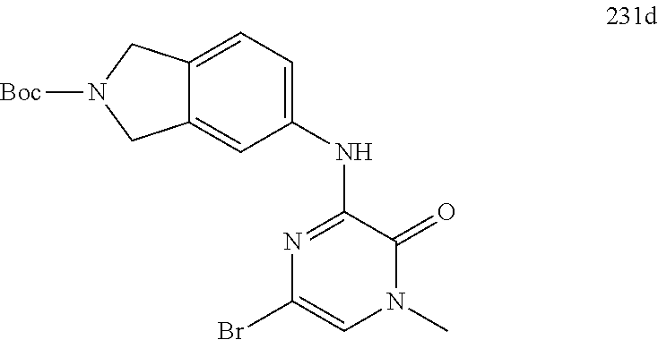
C1(NC2=NC(Br)=CN(C)C2=O)=CC=C2C(=C1)CN([Boc])C2
